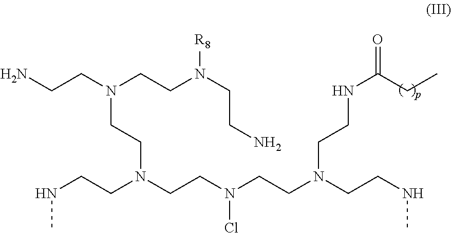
NCCN(CCN(CCN)[R8])CCN(CCN(Cl)CCN(CCNC)CCNC(=O)CC)CCNC
